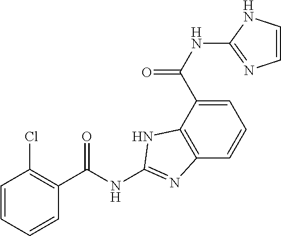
C1=C(C(NC2=NC=CN2)=O)C2=C(C=C1)N=C(NC(C1=C(Cl)C=CC=C1)=O)N2
